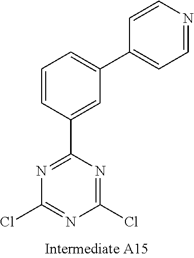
N1=C(C2=CC(C3=CC=NC=C3)=CC=C2)N=C(Cl)N=C1Cl
